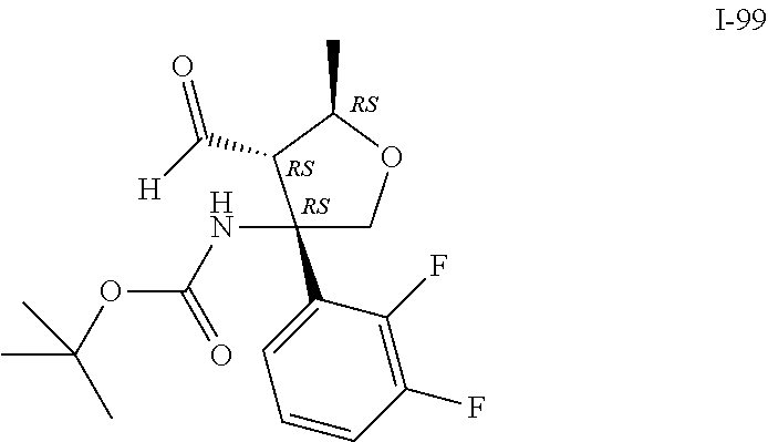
C1(C2=CC=CC(F)=C2F)(NC(OC(C)(C)C)=O)COC(C)C1C(=O)[H]
